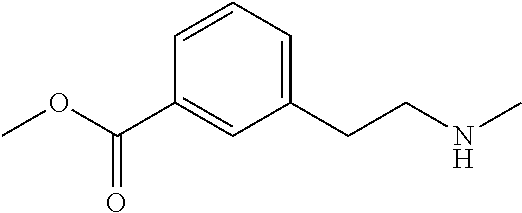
C1=CC=C(CCNC)C=C1C(OC)=O
